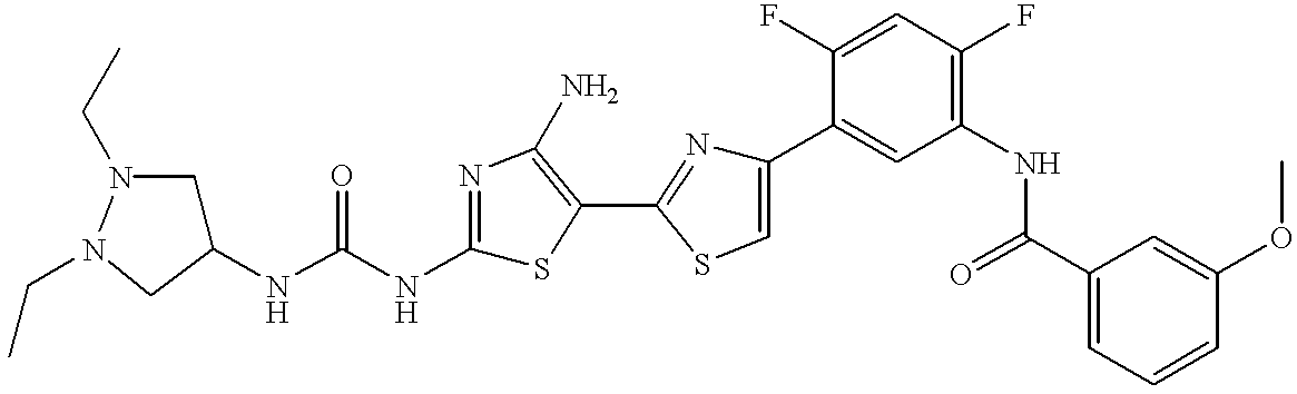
N(C(NC1=NC(N)=C(C2=NC(C3=CC(NC(C4=CC=CC(OC)=C4)=O)=C(F)C=C3F)=CS2)S1)=O)C1CN(CC)N(CC)C1
